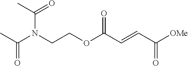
[OMe]C(C=CC(OCCN(C(C)=O)C(C)=O)=O)=O
